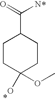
C1CC(O)(OC)CCC1C(N)=O
